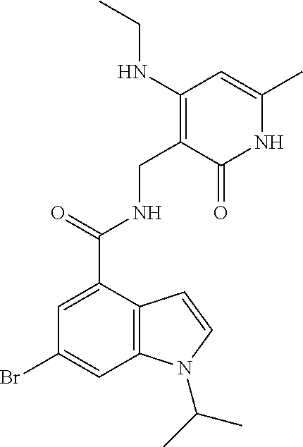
C1=C(C(=O)NCC2=C(NCC)C=C(C)NC2=O)C2=C(C=C1Br)N(C(C)C)C=C2
